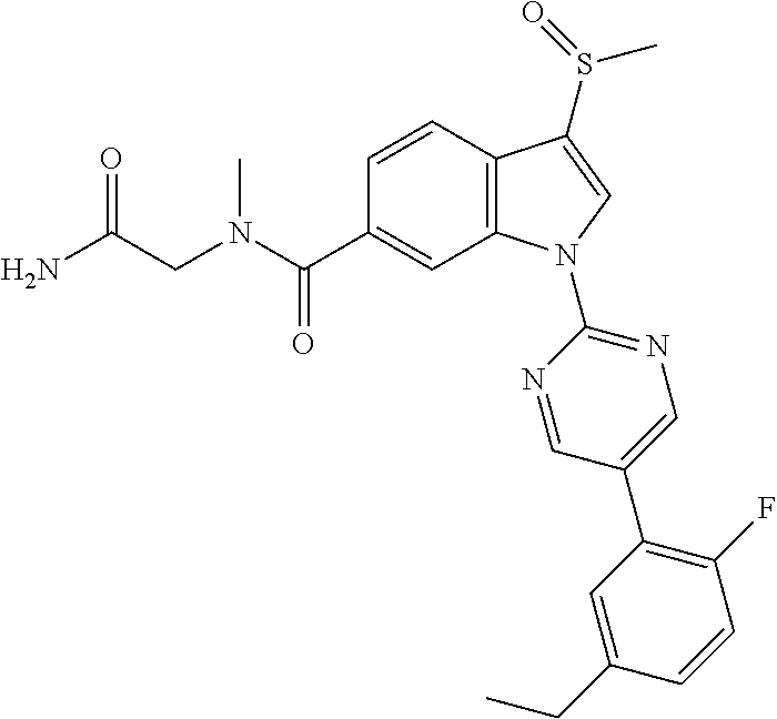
C(C1=CC2=C(C=C1)C(S(C)=O)=CN2C1=NC=C(C2=C(F)C=CC(CC)=C2)C=N1)(=O)N(C)CC(N)=O
